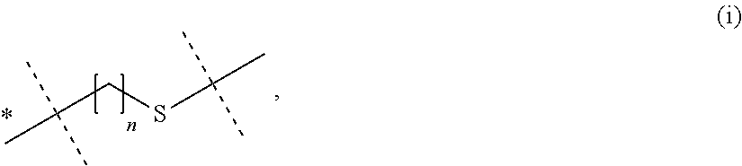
C(CSC(C)(C)C)(C)(C)C
